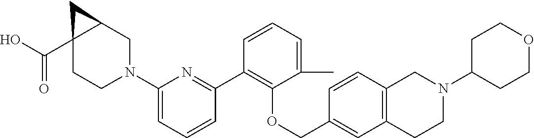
C1CN(C2=CC=CC(C3=C(OCC4=CC5=C(C=C4)CN(C4CCOCC4)CC5)C(C)=CC=C3)=N2)CC2CC12C(O)=O
